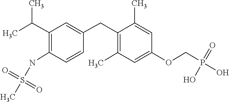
C1=C(C)C(CC2=CC(C(C)C)=C(NS(=O)(=O)C)C=C2)=C(C)C=C1OCP(O)(=O)O
